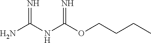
O(C(NC(N)=N)=N)CCCC
